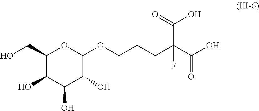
C1(CO)C(O)C(O)C(O)C(OCCCC(C(O)=O)(C(O)=O)F)O1
